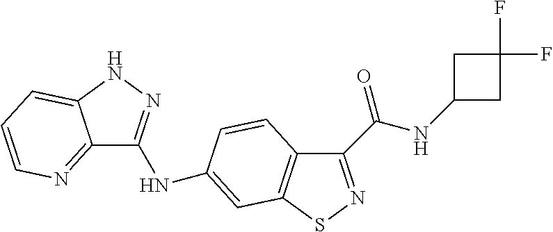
C12=NC=CC=C1NN=C2NC1=CC2=C(C(C(=O)NC3CC(F)(F)C3)=NS2)C=C1
